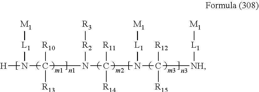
[H]N([L1][M1])C(N(C(N([L1][M1])C([NH][L1][M1])([R12])[R15])([R11])[R14])[R2][R3])([R10])[R13]
